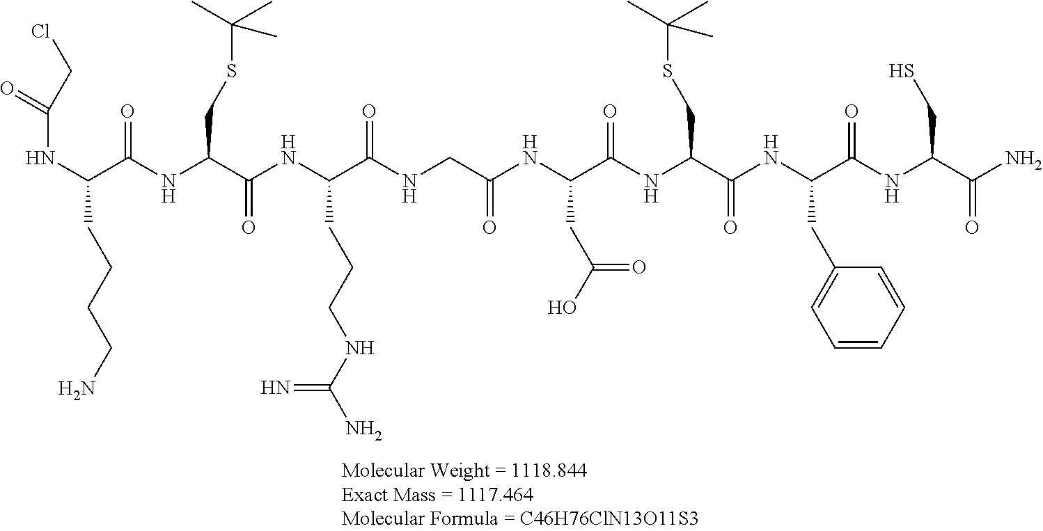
N(C(C(NC(C(NC(C(NCC(=O)NC(C(NC(C(NC(C(=O)NC(C(N)=O)CS)CC1=CC=CC=C1)=O)CSC(C)(C)C)=O)CC(=O)O)=O)CCCNC(N)=N)=O)CSC(C)(C)C)=O)CCCCN)C(=O)CCl
